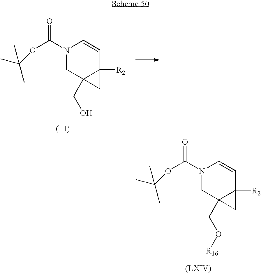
N1(C(OC(C)(C)C)=O)CC2(CO)C([R2])(C=C1)C2.N1(C(OC(C)(C)C)=O)CC2(CO[R16])C([R2])(C=C1)C2
